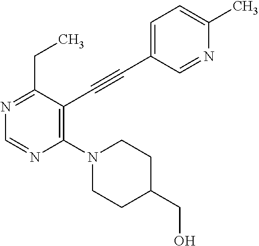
N1=C(CC)C(C#CC2=CC=C(C)N=C2)=C(N2CCC(CO)CC2)N=C1
